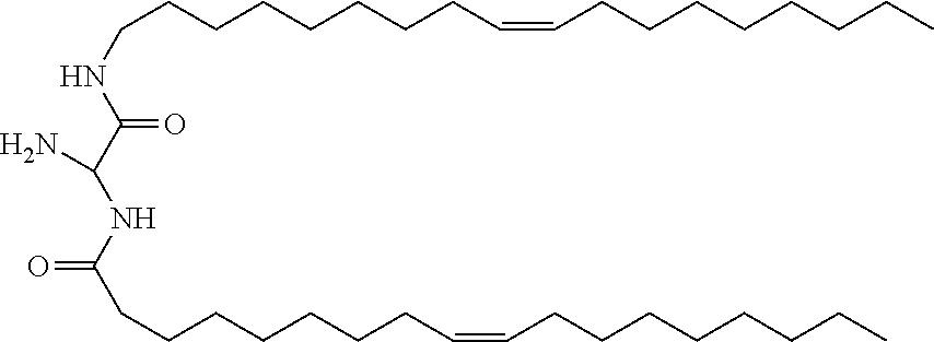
C(CCCCCCCC=CCCCCCCCC)NC(C(NC(CCCCCCCC=CCCCCCCCC)=O)N)=O
